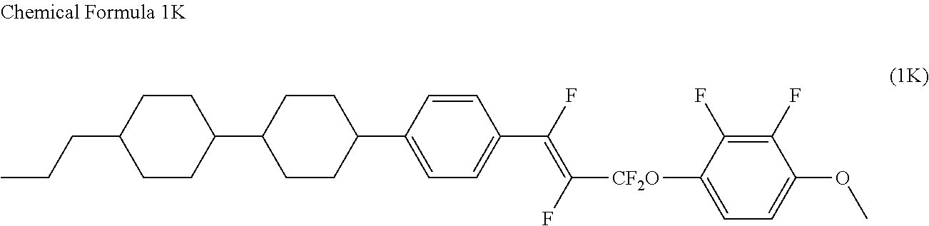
C1(C2=CC=C(C(F)=C(F)[CF2O]C3=CC=C(OC)C(F)=C3F)C=C2)CCC(C2CCC(CCC)CC2)CC1
